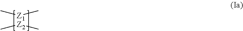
[Z1Z2](C)(C)(C)C
